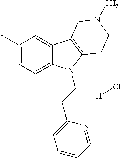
C1(F)=CC=C2C(=C1)C1=C(N2CCC2=CC=CC=N2)CCN(C)C1.[H]Cl
